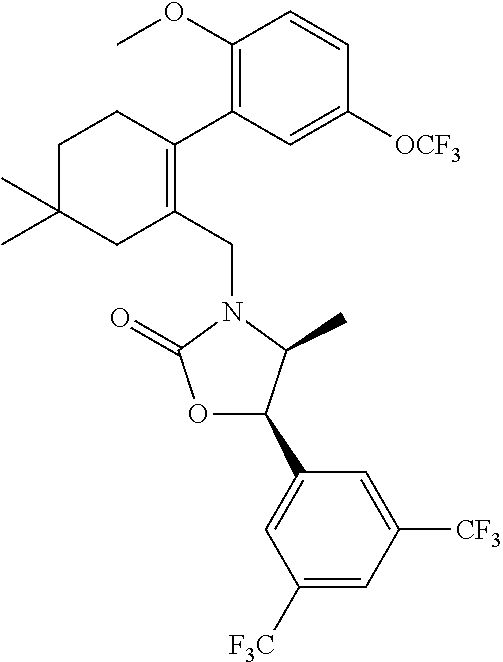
C1(CN2C(=O)OC(C3=CC([F3C])=CC([CF3])=C3)C2C)=C(C2=C(OC)C=CC([OCF3])=C2)CCC(C)(C)C1
